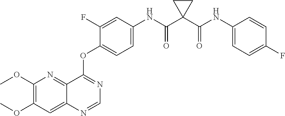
C1(OC)=C(OC)C=C2C(=N1)C(OC1=CC=C(NC(C3(C(NC4=CC=C(F)C=C4)=O)CC3)=O)C=C1F)=NC=N2
